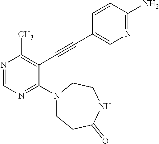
N1=CN=C(N2CCC(=O)NCC2)C(C#CC2=CN=C(N)C=C2)=C1C
